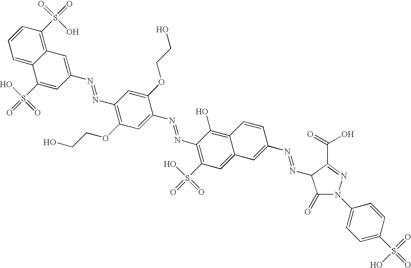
C1=C(N=NC2=C(OCCO)C=C(N=NC3=C(S(=O)(O)=O)C=C4C(=C3O)C=CC(N=NC3C(=O)N(C5=CC=C(S(=O)(=O)O)C=C5)N=C3C(=O)O)=C4)C(OCCO)=C2)C=C(S(=O)(O)=O)C2=CC=CC(S(=O)(=O)O)=C12
